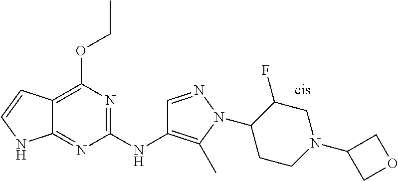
C12=C(OCC)N=C(NC3=C(C)N(C4CCN(C5COC5)CC4F)N=C3)N=C1NC=C2
